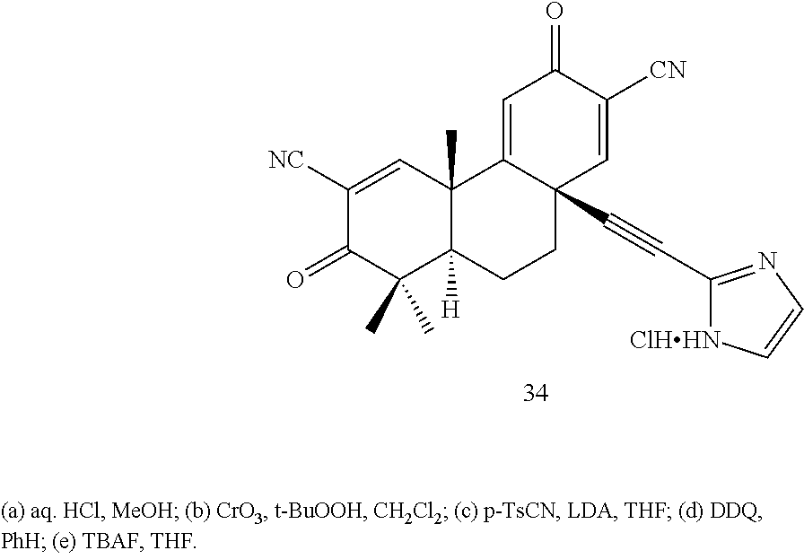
C1([NC])=CC2(C)C([H])(C(C)(C)C1=O)CCC1(C#CC3=NC=C[ClHHN]3)C2=CC(=O)C([CN])=C1
